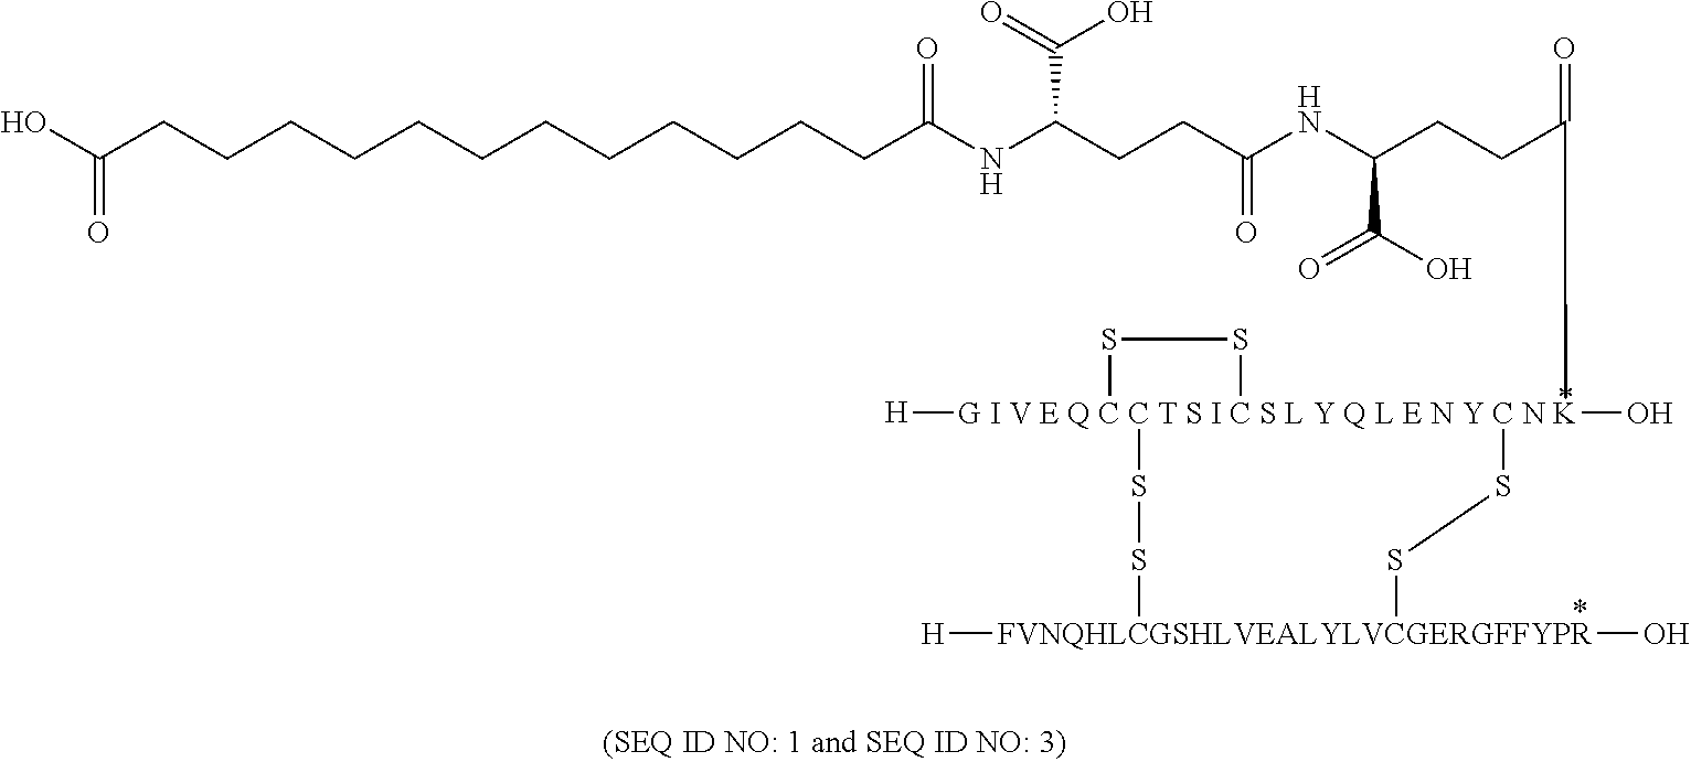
OC(CCCCCCCCCCCCC(NC(CCC(NC(C(O)=O)CCC(=O)[G I V E Q C C T S I C S L Y Q L E N Y C N K]12([H])(O)(SS1)SS[FVNQHLCGSHLVEALYLVCGERGFFYPR]([H])(O)SS2)=O)C(=O)O)=O)=O
